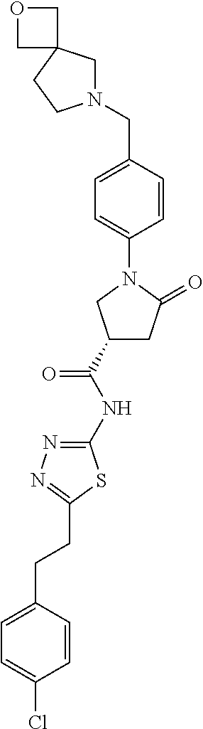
N1(CC2=CC=C(N3C(=O)CC(C(=O)NC4=NN=C(CCC5=CC=C(Cl)C=C5)S4)C3)C=C2)CC2(CC1)COC2
